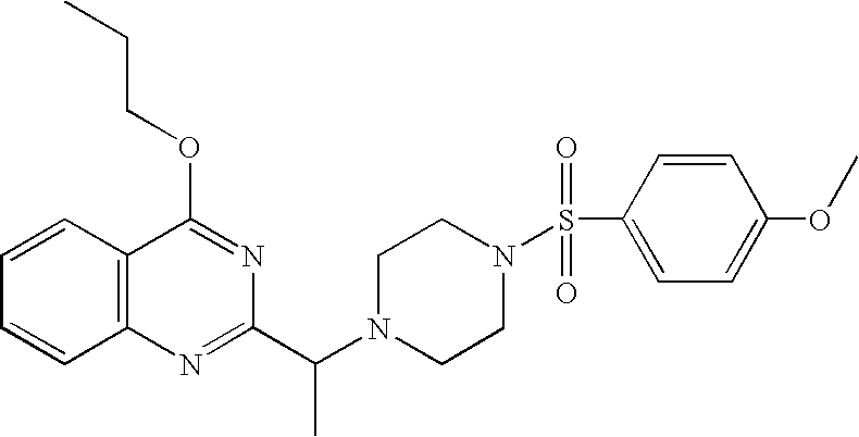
C1=CC2=C(C=C1)N=C(C(N1CCN(S(C3=CC=C(OC)C=C3)(=O)=O)CC1)C)N=C2OCCC
